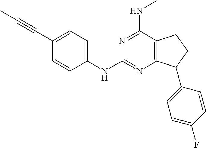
C(C1=CC=C(NC2=NC3=C(C(NC)=N2)CCC3C2=CC=C(F)C=C2)C=C1)#CC
